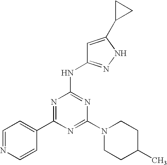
N1=C(N2CCC(C)CC2)N=C(NC2=NNC(C3CC3)=C2)N=C1C1=CC=NC=C1
